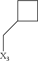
C1C(C[X3])CC1
